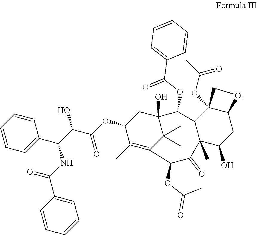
C1=C(C(C(C(OC2C(C)=C3C(C)(C)C(O)(C2)C(OC(C2=CC=CC=C2)=O)C2C(C)(C(O)CC4C2(OC(C)=O)CO4)C(=O)C3OC(=O)C)=O)O)NC(C2=CC=CC=C2)=O)C=CC=C1
